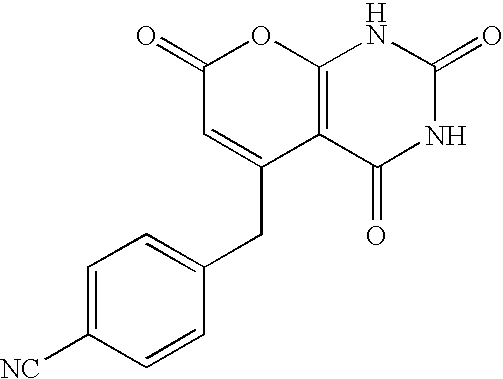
C1(=O)C=C(CC2=CC=C([NC])C=C2)C2=C(O1)NC(=O)NC2=O
